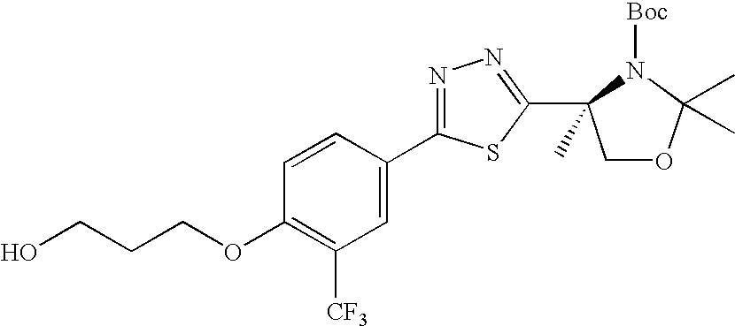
OCCCOC1=C([CF3])C=C(C2=NN=C(C3(C)COC(C)(C)N3[Boc])S2)C=C1
